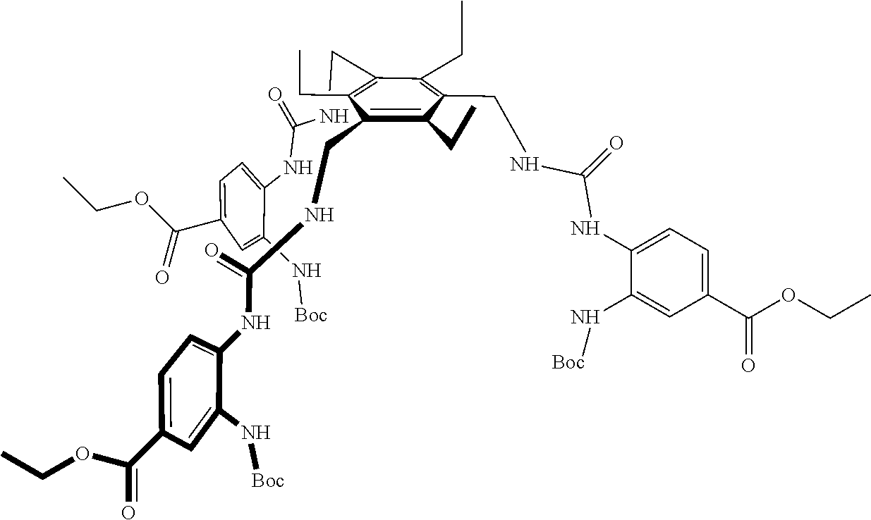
C(=O)(N)NC1=CC=C(C(=O)OCC)C=C1N[Boc].C1(NC(=O)NCC2=C(CC)C(CNC(=O)NC3=CC=C(C(=O)OCC)C=C3N[Boc])=C(CC)C(CC)=C2CC)=CC=C(C(=O)OCC)C=C1N[Boc]
